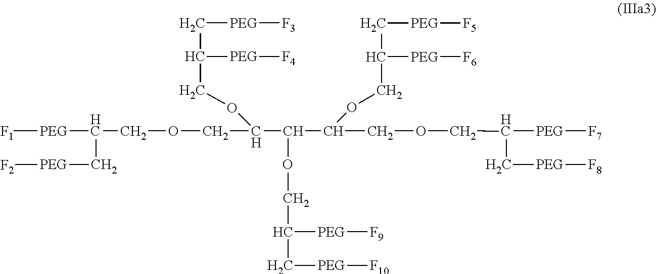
[F1][PEG]C(C[PEG][F2])COCC(C(C(COCC([PEG][F7])C[PEG][F8])OCC([PEG][F6])C[PEG][F5])OCC([PEG][F9])C[PEG][F10])OCC([PEG][F4])C[PEG][F3]
